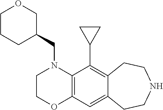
C(N1CCOC2=C1C(C1CC1)=C1C(=C2)CCNCC1)C1COCCC1
